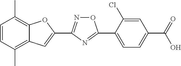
C1=CC(C)=C2C(=C1C)OC(C1=NOC(C3=CC=C(C(=O)O)C=C3Cl)=N1)=C2
